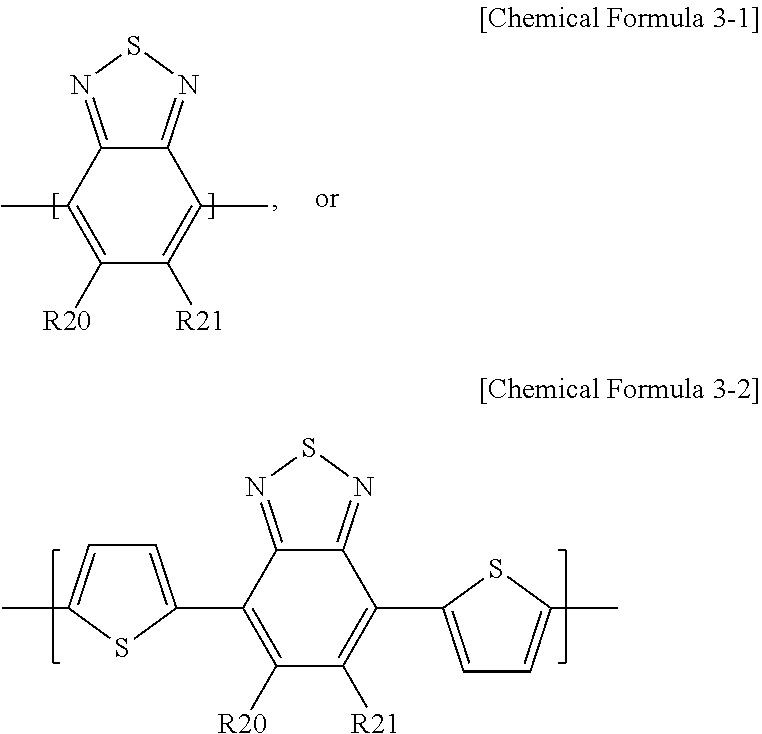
C12=NSN=C1C(C1=CC=C(C)S1)=C([R20])C([R21])=C2C1=CC=C(C)S1.C12=NSN=C1C(C)=C([R20])C([R21])=C2C
